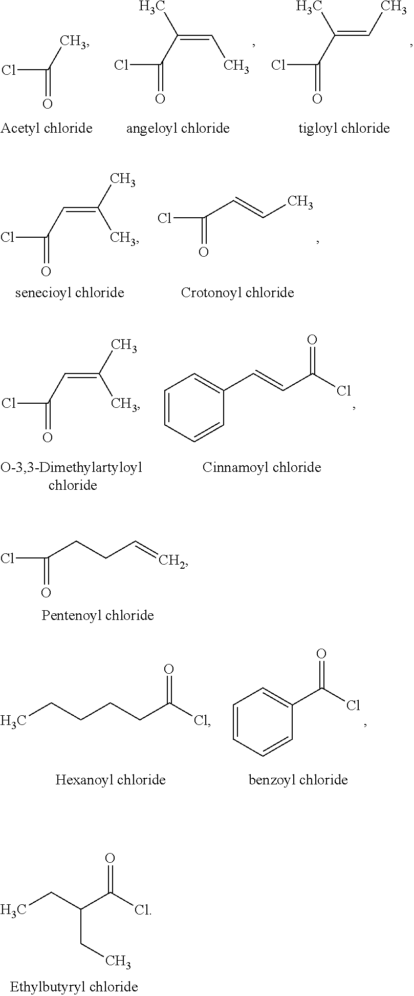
ClC(C)=O.C(=CC)(C)C(Cl)=O.C(=CC)(C)C(Cl)=O.C(=C(C)C)C(Cl)=O.C(C=CC)(Cl)=O.C(=C(C)C)C(Cl)=O.C1=CC=CC(C=CC(Cl)=O)=C1.C(CCC=C)(Cl)=O.C(CCC(Cl)=O)CC.C1=CC=CC(C(Cl)=O)=C1.CCC(C(Cl)=O)CC
